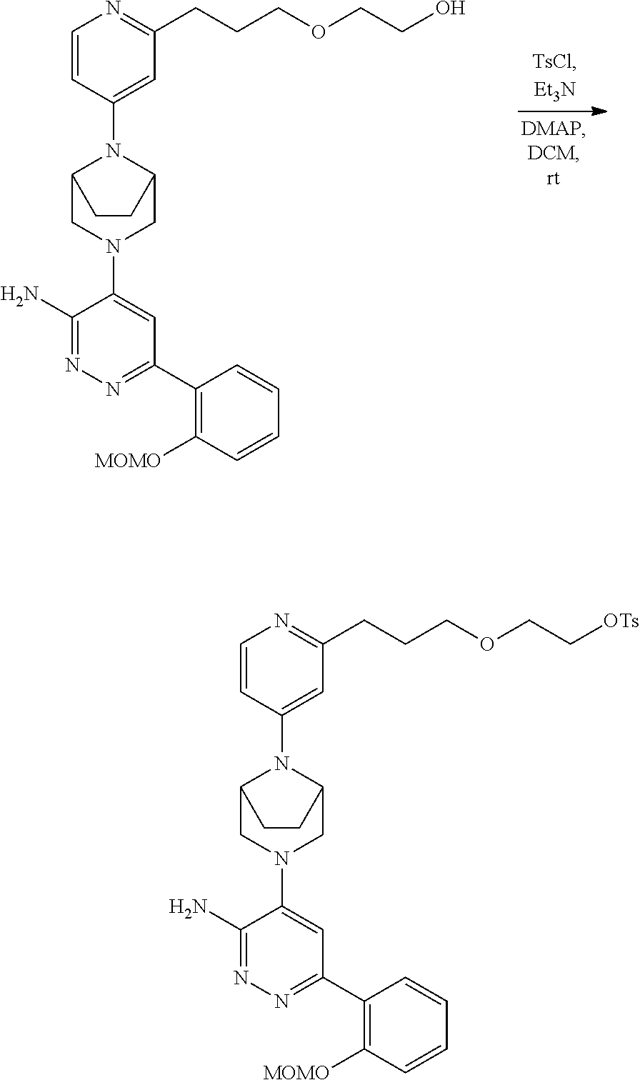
C(C[OTs])OCCCC1=NC=CC(N2C3CN(C4=CC(C5=C([MOMO])C=CC=C5)=NN=C4N)CC2CC3)=C1.C(CO)OCCCC1=NC=CC(N2C3CN(C4=CC(C5=C([MOMO])C=CC=C5)=NN=C4N)CC2CC3)=C1
